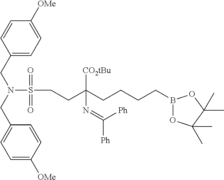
C1=CC(CN(CC2=CC=C([OMe])C=C2)S(CCC(CCCCB2OC(C)(C)C(C)(C)O2)([CO2tBu])N=C([Ph])[Ph])(=O)=O)=CC=C1[OMe]
